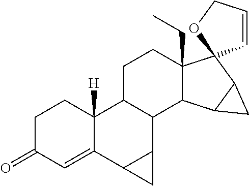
C1C(=O)C=C2C([H])(C1)C1C(C3C2C3)C2C(CC)(CC1)C1(C3C2C3)C=CCO1
